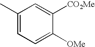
C1(C)=CC=C([OMe])C([CO2Me])=C1
